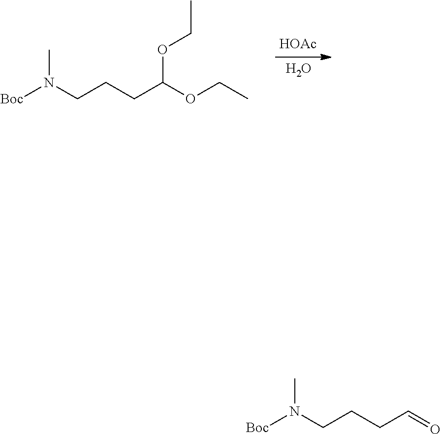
O.[HOAc].C(CCN([Boc])C)C(OCC)OCC.C(CCN([Boc])C)C=O
